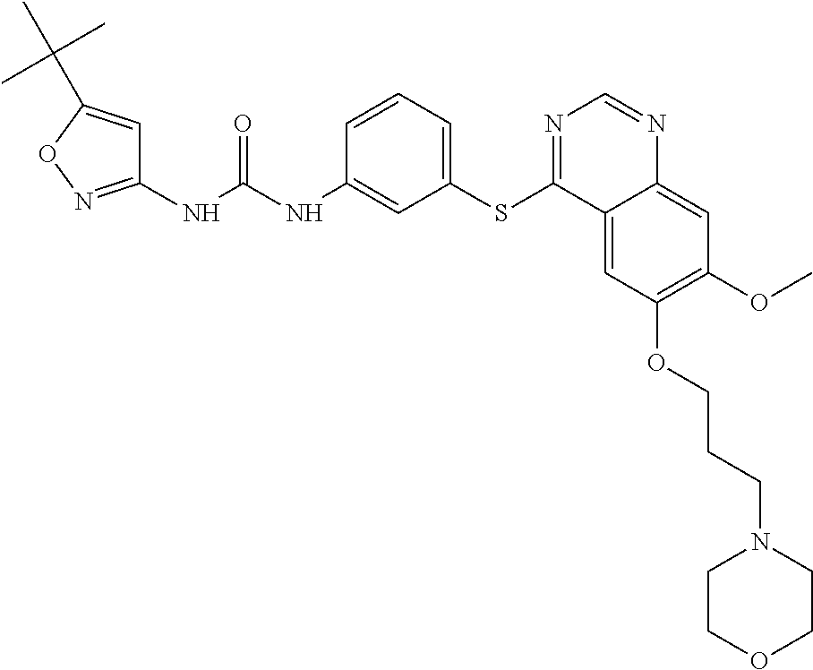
C1(NC(NC2=CC(SC3=NC=NC4=CC(OC)=C(OCCCN5CCOCC5)C=C34)=CC=C2)=O)=NOC(C(C)(C)C)=C1
